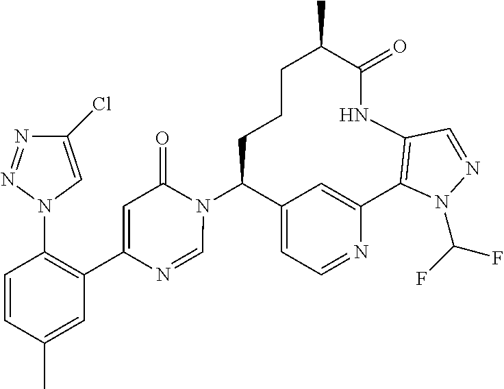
C12=CC=NC(=C1)C1=C(NC(=O)C(C)CCCC2N2C(=O)C=C(C3=C(N4C=C(Cl)N=N4)C=CC(C)=C3)N=C2)C=NN1C(F)F
